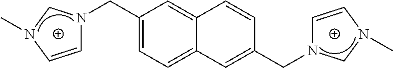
C1(CN2C=CN(C)C2)=CC=C2C(=C1)C=CC(CN1C=CN(C)C1)=C2
